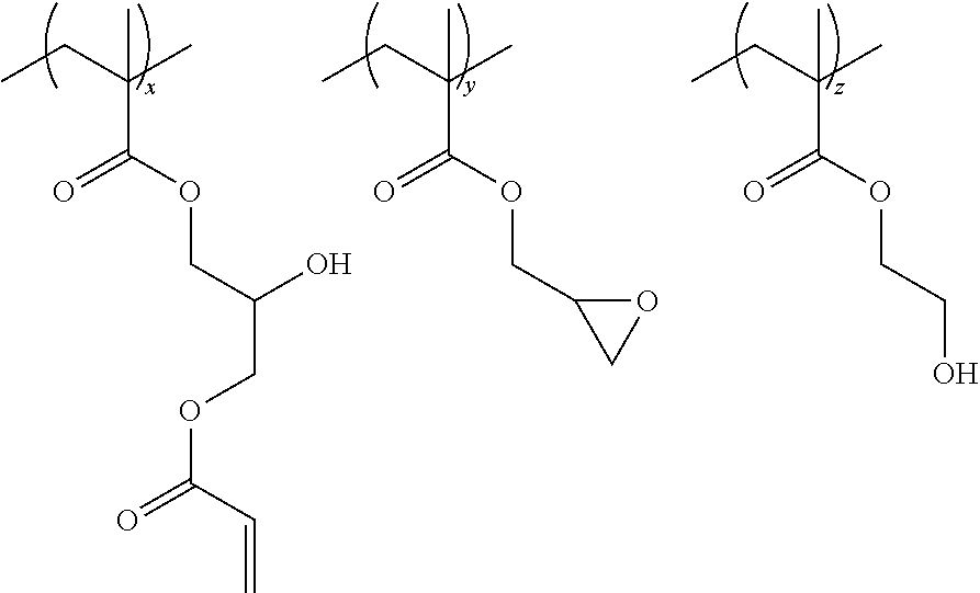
O(C(=O)C(CC)(C)C)CC(COC(=O)C=C)O.O(C(=O)C(CC)(C)C)CC1CO1.O(C(=O)C(CC)(C)C)CCO
